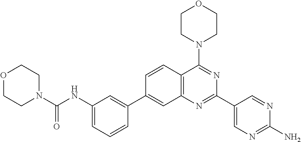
C1(NC(N2CCOCC2)=O)=CC=CC(C2=CC3=C(C=C2)C(N2CCOCC2)=NC(C2=CN=C(N)N=C2)=N3)=C1
